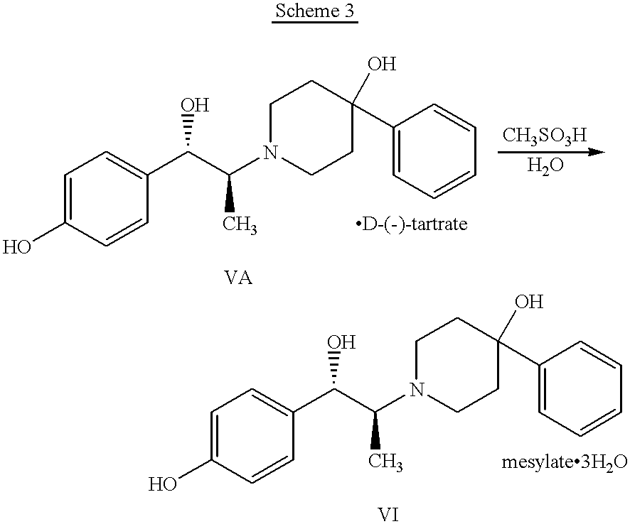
C1=C(O)C=CC(C(C(N2CCC(O)(C3=CC=CC=C3)CC2)C)O)=C1.C1=C(O)C=CC(C(C(N2CCC(O)(C3=CC=CC=C3)CC2)C)O)=C1
